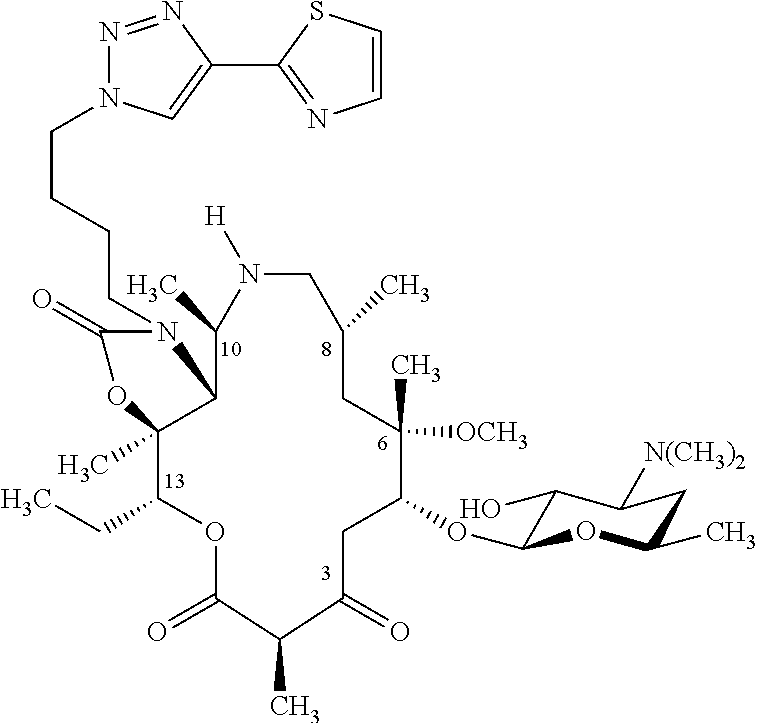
C(CCCN1C(=O)OC2(C)C(CC)OC(=O)C(C)C(=O)CC(OC3C(O)C([N(CH3)2])CC(C)O3)C(C)([OCH3])CC(C)CN([H])C(C)C12)N1N=NC(C2=NC=CS2)=C1
